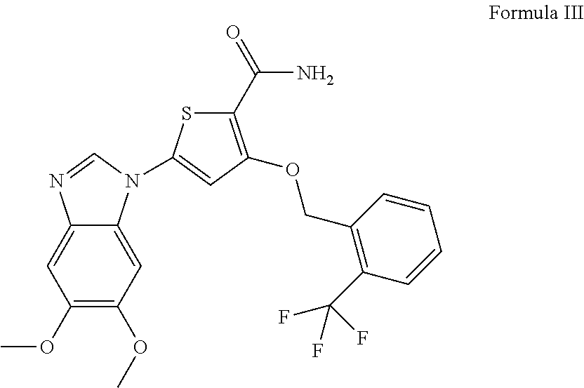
C1(OC)=C(OC)C=C2C(=C1)N=CN2C1=CC(OCC2=C(C(F)(F)F)C=CC=C2)=C(C(=O)N)S1
